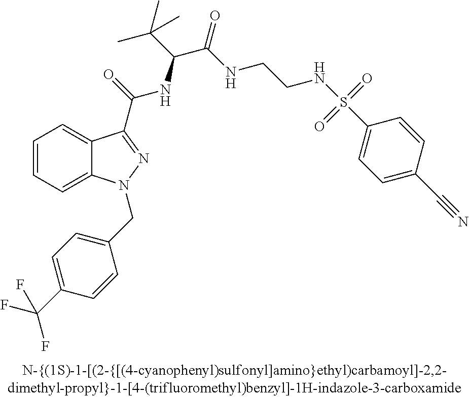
C1=CC=C2C(=C1)C(C(=O)NC(C(C)(C)C)C(NCCNS(C1=CC=C(C#N)C=C1)(=O)=O)=O)=NN2CC1=CC=C(C(F)(F)F)C=C1
